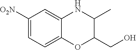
C1([O2N])=CC=C2C(=C1)NC(C)C(CO)O2
